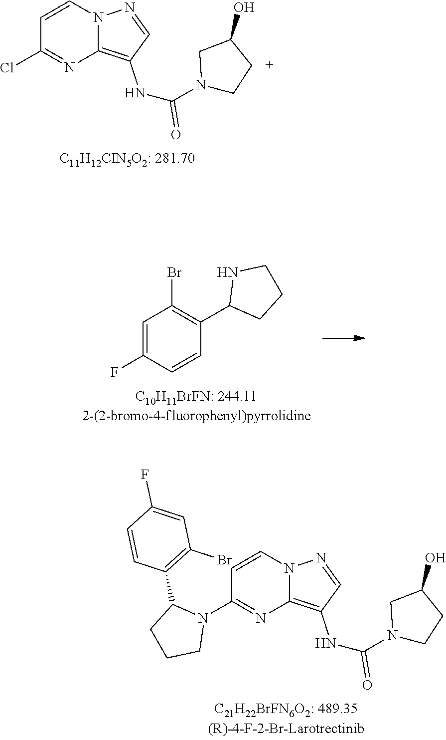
C1=CN2C(=C(NC(N3CCC(O)C3)=O)C=N2)N=C1N1C(C2=C(Br)C=C(F)C=C2)CCC1.C1=C(F)C=CC(C2CCCN2)=C1Br.C1=CN2C(=C(NC(N3CCC(O)C3)=O)C=N2)N=C1Cl
